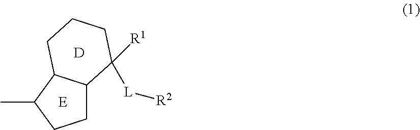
C1C2C(C(C)C1)CCCC2([R1])[L][R2].[D]
